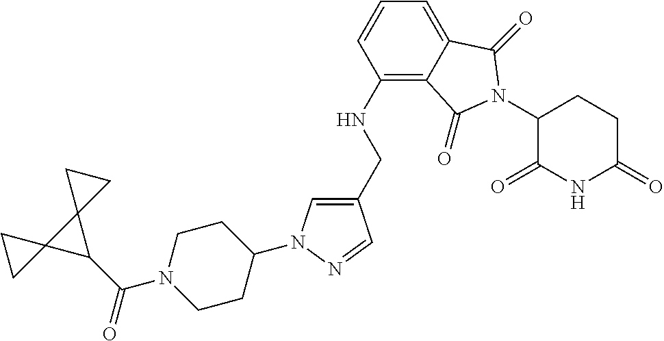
C1(CNC2=C3C(=CC=C2)C(=O)N(C2C(=O)NC(=O)CC2)C3=O)=CN(C2CCN(C(=O)C3C4(C35CC5)CC4)CC2)N=C1
